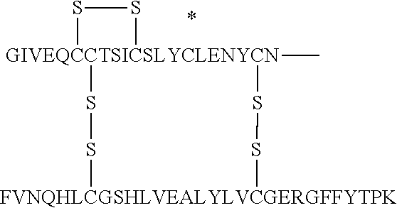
S1[GIVEQCCTSICSLYCLENYCN]2(C)(S1)SS[FVNQHLCGSHLVEALYLVCGERGFFYTPK]SS2
